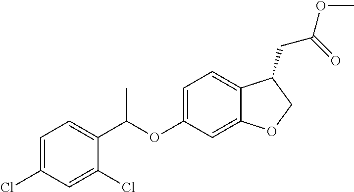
C1=C(Cl)C=C(Cl)C(C(OC2=CC=C3C(=C2)OCC3CC(=O)OC)C)=C1
